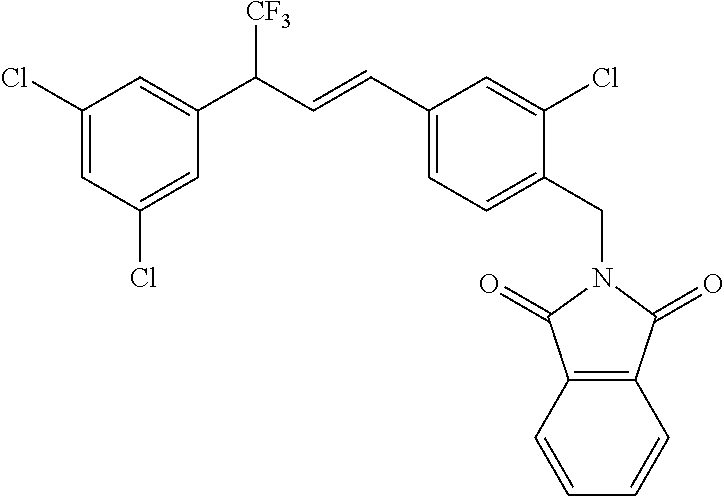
C1(Cl)=CC(Cl)=CC(C(C=CC2=CC=C(CN3C(=O)C4=C(C3=O)C=CC=C4)C(Cl)=C2)[CF3])=C1
